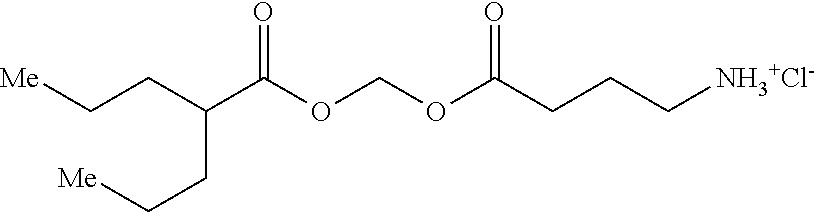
[Me]CCC(C(OCOC(CCC[NH3+Cl-])=O)=O)CC[Me]
